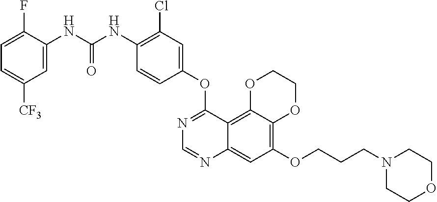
C12=C(OCCCN3CCOCC3)C=C3C(=C1OCCO2)C(OC1=CC(Cl)=C(NC(NC2=CC([CF3])=CC=C2F)=O)C=C1)=NC=N3
